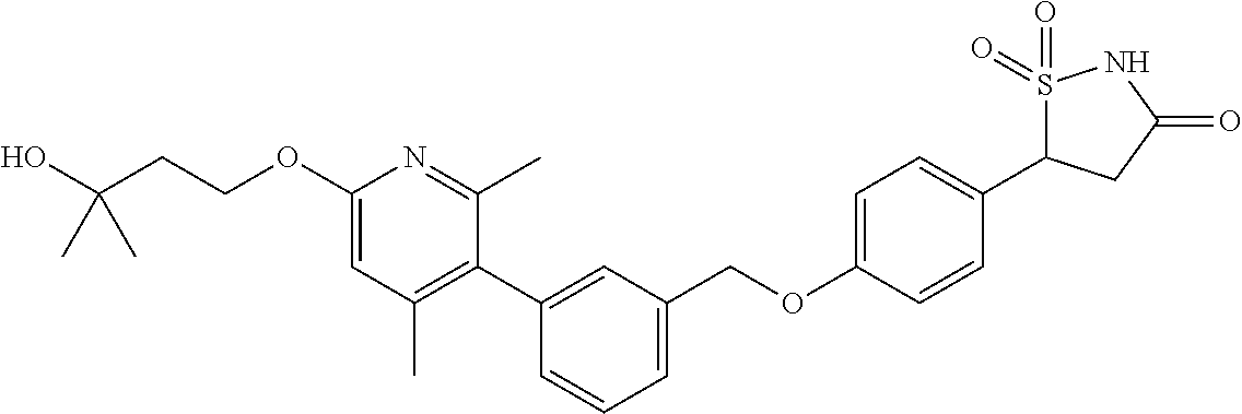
C1(OCCC(O)(C)C)=CC(C)=C(C2=CC(COC3=CC=C(C4S(=O)(=O)NC(=O)C4)C=C3)=CC=C2)C(C)=N1
